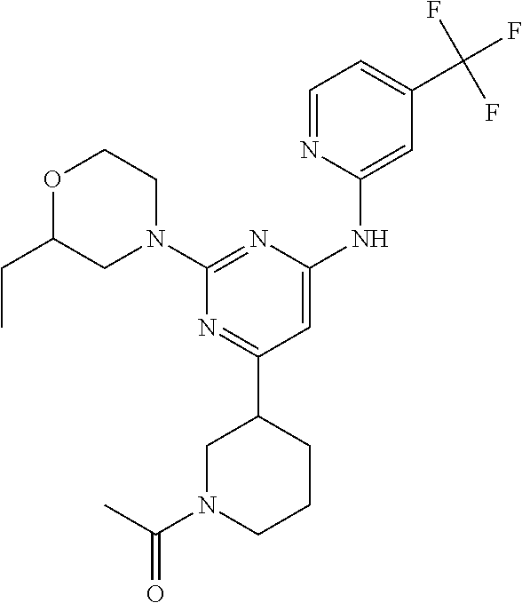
C1(C2=NC(N3CCOC(CC)C3)=NC(NC3=CC(C(F)(F)F)=CC=N3)=C2)CN(C(C)=O)CCC1
